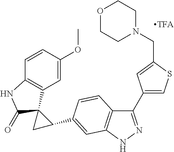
C1(C2=CSC(CN3CCOCC3)=C2)=NNC2=C1C=CC(C1CC13C1=C(C=CC(OC)=C1)NC3=O)=C2
